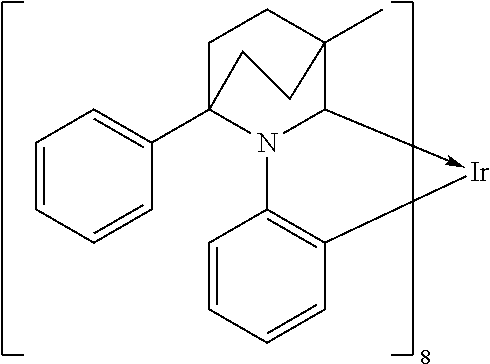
C1C2(C3=CC=CC=C3)N3C(->[Ir]C4=C3C=CC=C4)C(C)(C1)CC2
